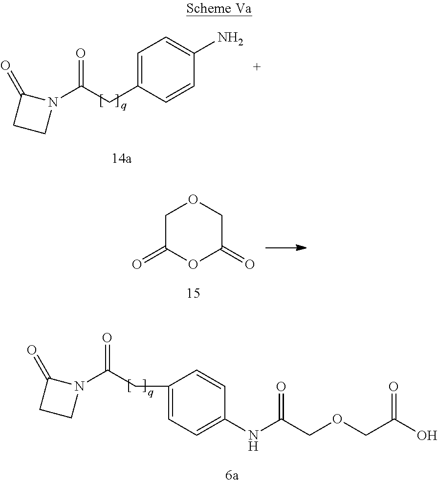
C1C(=O)OC(=O)CO1.N1(C(CC2=CC=C(N)C=C2)=O)C(=O)CC1.N1(C(CC2=CC=C(NC(COCC(O)=O)=O)C=C2)=O)C(=O)CC1
